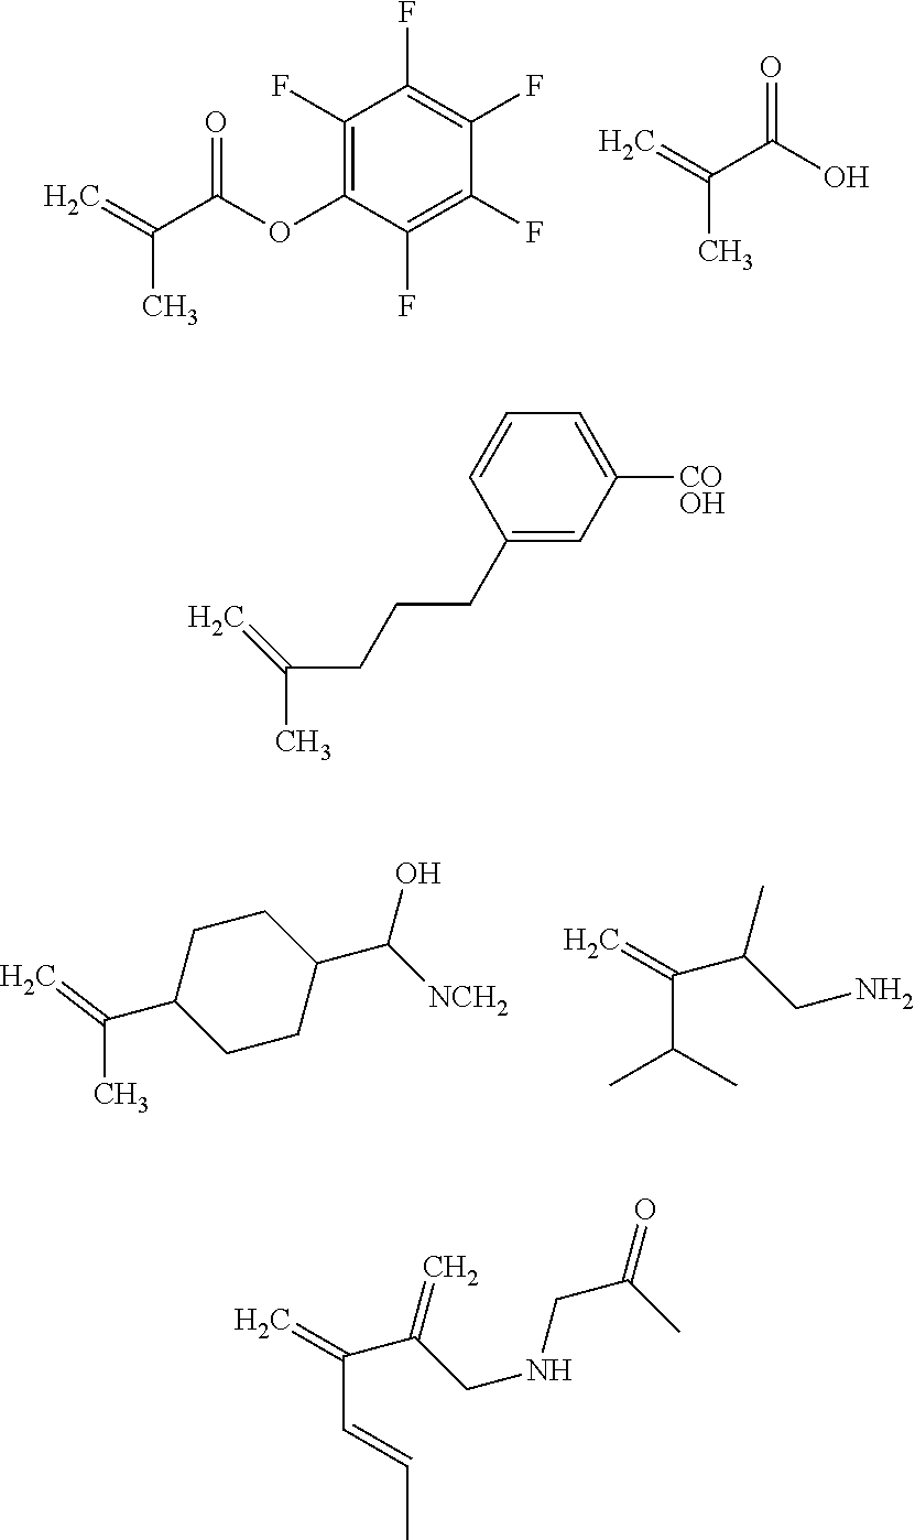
C1CC(C([NCH2])O)CCC1C(C)=C.C(C(C)C)(=C)C(CN)C.C(C)(=C)C(OC1=C(F)C(F)=C(F)C(F)=C1F)=O.C(C)(=C)C(O)=O.C(C=CC)(=C)C(CNCC(=O)C)=C.C1(CCCC(C)=C)=CC([COOH])=CC=C1
